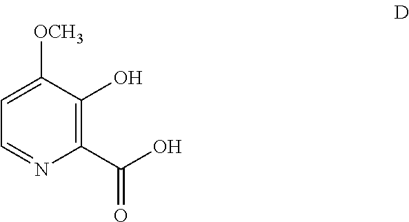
C1=C([OCH3])C(O)=C(C(O)=O)N=C1
